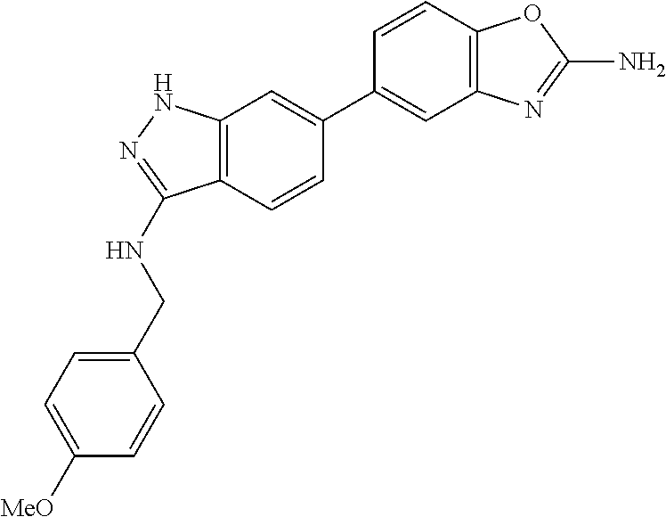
C12=C(C=C(C3=CC4=C(C=C3)OC(N)=N4)C=C1)NN=C2NCC1=CC=C([MeO])C=C1
